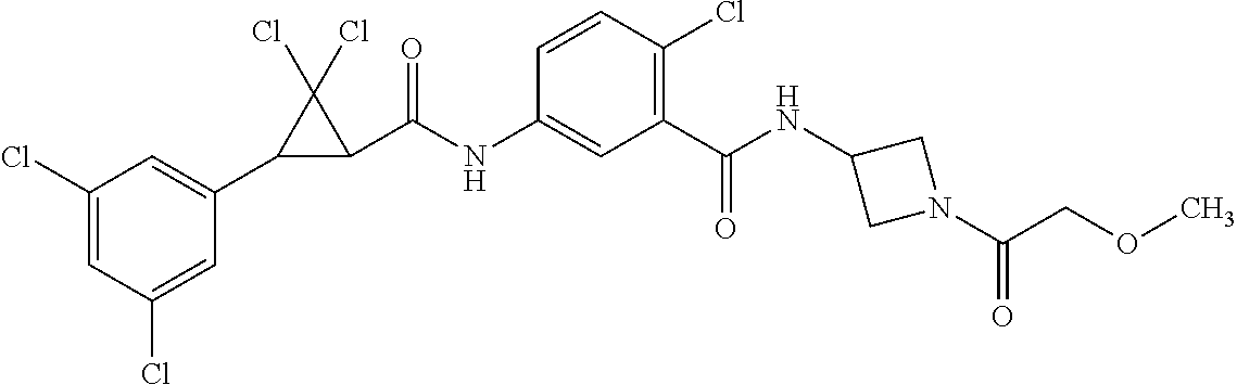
C1(C2C(C(NC3=CC(C(NC4CN(C(=O)COC)C4)=O)=C(Cl)C=C3)=O)C2(Cl)Cl)=CC(Cl)=CC(Cl)=C1
